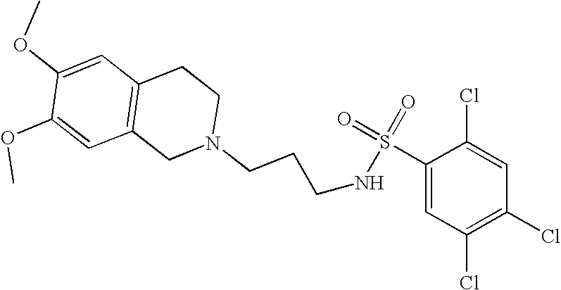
C1(S(=O)(=O)NCCCN2CC3=C(C=C(OC)C(OC)=C3)CC2)=CC(Cl)=C(Cl)C=C1Cl
